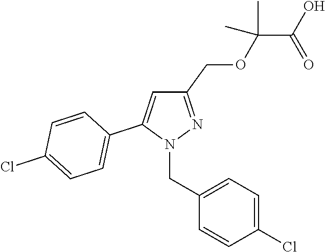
C1(COC(C(O)=O)(C)C)=NN(CC2=CC=C(Cl)C=C2)C(C2=CC=C(Cl)C=C2)=C1
